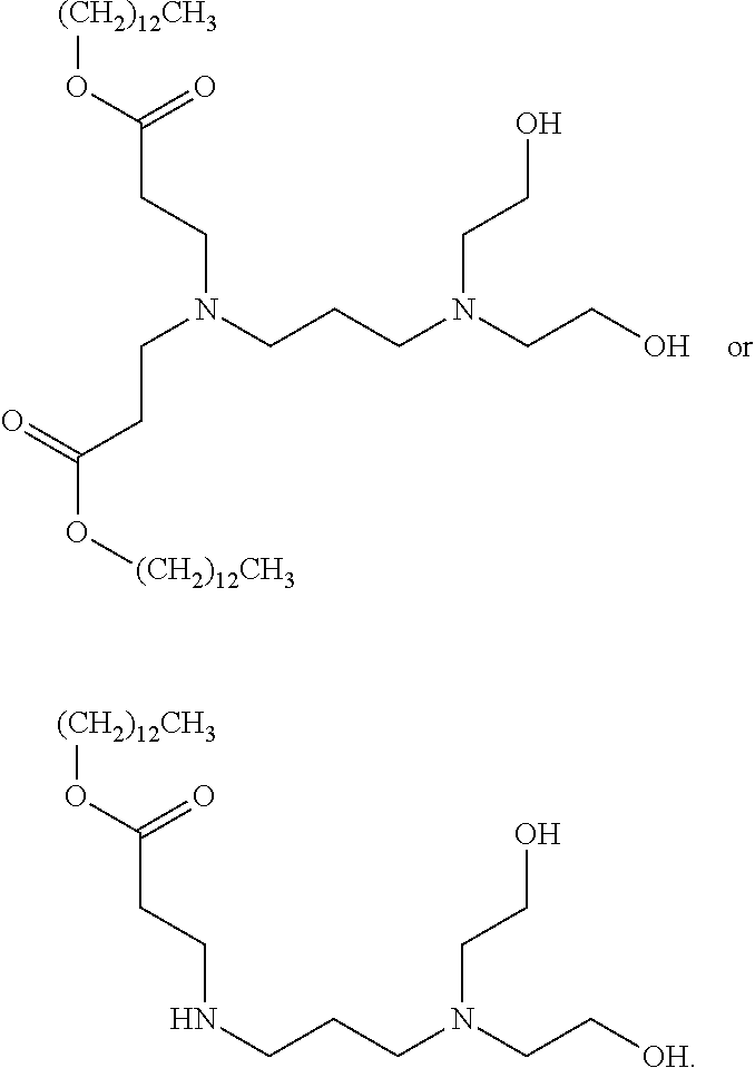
[(CH2)12CH3]OC(CCN(CCCN(CCO)CCO)CCC(O[(CH2)12CH3])=O)=O.[(CH2)12CH3]OC(CCNCCCN(CC[OH])CCO)=O
